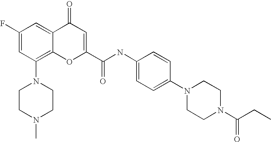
C1CN(C)CCN1C1=C2C(=CC(F)=C1)C(=O)C=C(C(=O)NC1=CC=C(N3CCN(C(CC)=O)CC3)C=C1)O2
